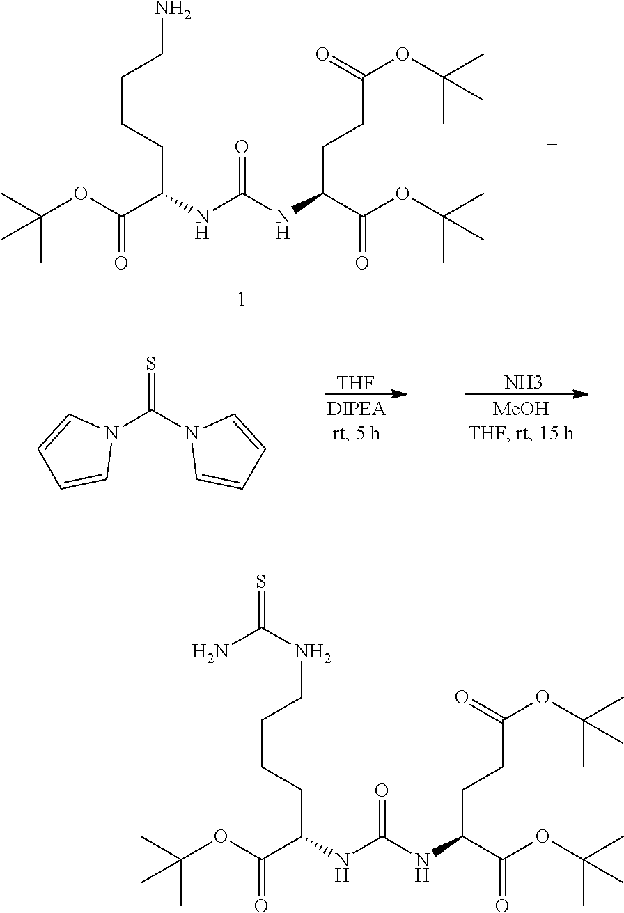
O=C(NC(C(OC(C)(C)C)=O)CCC(OC(C)(C)C)=O)NC(C(OC(C)(C)C)=O)CCCCN.N.[THF].S=C(N1C=CC=C1)N1C=CC=C1.O=C(NC(C(OC(C)(C)C)=O)CCC(OC(C)(C)C)=O)NC(C(OC(C)(C)C)=O)CCCCNC(N)=S
